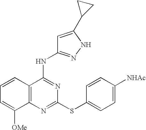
C1=CC2=C(C([OMe])=C1)N=C(SC1=CC=C([NHAc])C=C1)N=C2NC1=NNC(C2CC2)=C1
